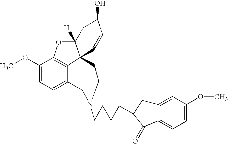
C1(OC)=CC=C2C3=C1OC1([H])C3(C=CC(O)C1)CCN(CCCCC1CC3=CC(OC)=CC=C3C1=O)C2
